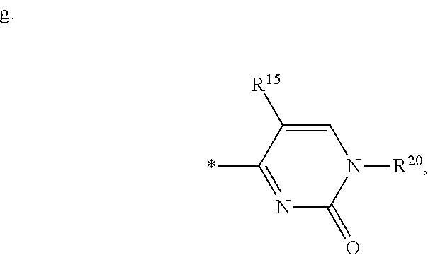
N1=C(*)C([R15])=CN([R20])C1=O
